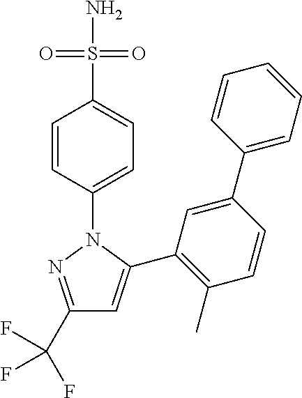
C1(C(F)(F)F)=NN(C2=CC=C(S(N)(=O)=O)C=C2)C(C2=C(C)C=CC(C3=CC=CC=C3)=C2)=C1
